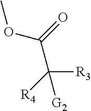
O(C(=O)C([R4])([G2])[R3])C
